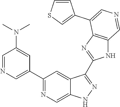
C1(C2=CN=CC(N(C)C)=C2)=NC=C2C(=C1)C(C1=NC3=C(N1)C=NC=C3C1=CSC=C1)=NN2
